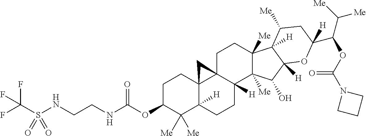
C1C23C4(C([H])(CCC2([H])C2([Me])C([Me])(C1)C1([H])C([Me])CC(C(OC(N5CCC5)=O)C([Me])[Me])([H])OC1([H])C2O)C([Me])([Me])C(OC(=O)NCCNS(C(F)(F)F)(=O)=O)CC4)C3
